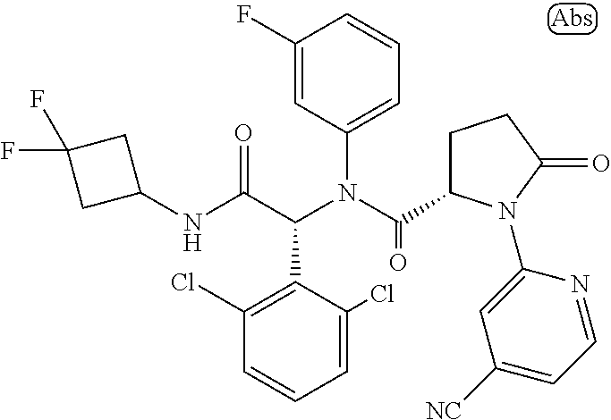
C1(F)=CC(N(C(C2CCC(=O)N2C2=CC([NC])=CC=N2)=O)C(C(NC2CC(F)(F)C2)=O)C2=C(Cl)C=CC=C2Cl)=CC=C1
